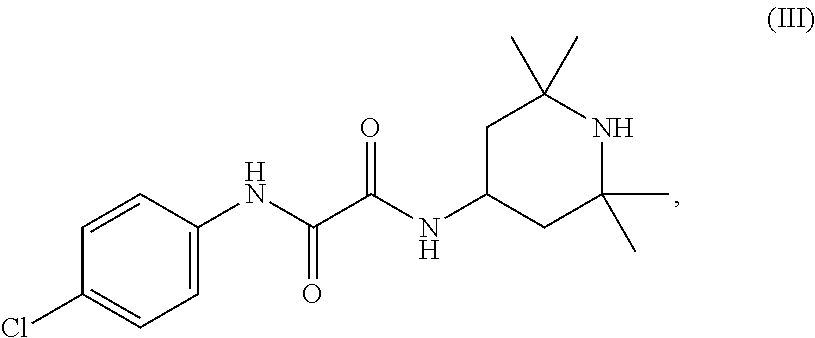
C1=CC(NC(C(=O)NC2CC(C)(C)NC(C)(C)C2)=O)=CC=C1Cl
